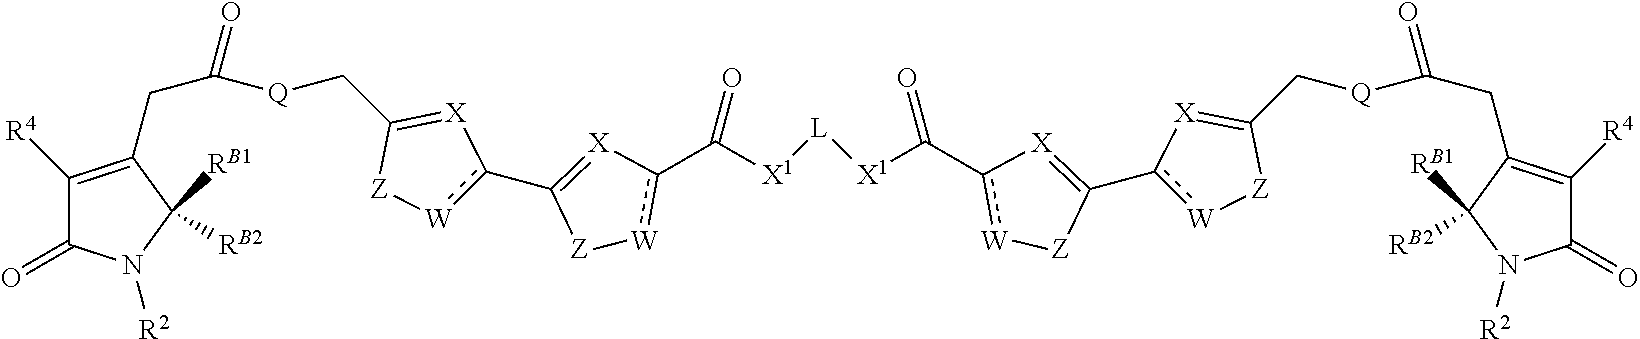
C1([R4])=C(CC(=O)[Q]CC2=[X]c(C3=[X]c(C(=O)[X1][L][X1]C(=O)c4[W][Z]C(c5[W][Z]C(C[Q]C(CC6=C([R4])C(=O)N([R2])C6([RB2])[RB1])=O)=[X]5)=[X]4)[W][Z]3)[W][Z]2)C([RB2])([RB1])N([R2])C1=O
